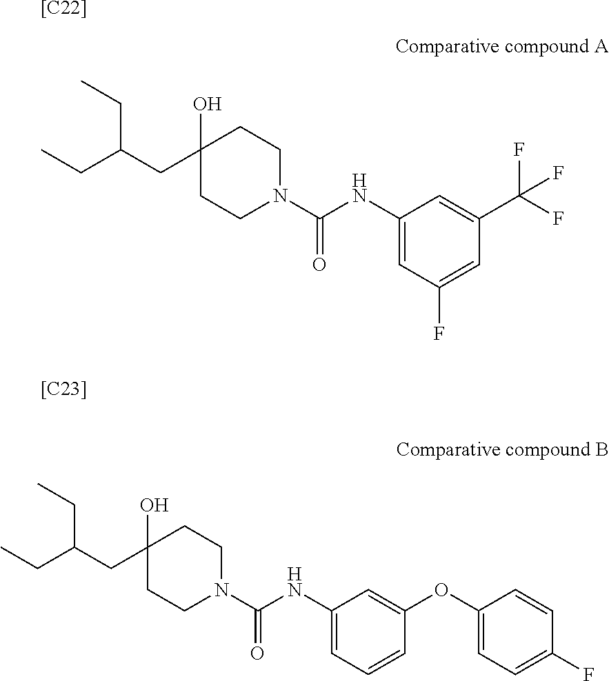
[[C22]].C1(CC(CC)CC)(O)CCN(C(NC2=CC(F)=CC(C(F)(F)F)=C2)=O)CC1.[[C23]].C1(CC(CC)CC)(O)CCN(C(NC2=CC=CC(OC3=CC=C(F)C=C3)=C2)=O)CC1
